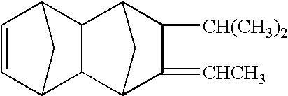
C1=CC2CC1C1C3C(=[CHCH3])C([CH(CH3)2])C(C21)C3
